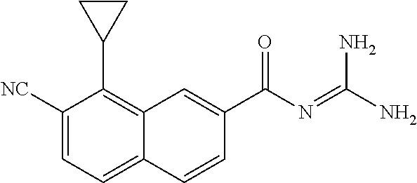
C1([NC])=CC=C2C(=C1C1CC1)C=C(C(N=C(N)N)=O)C=C2
